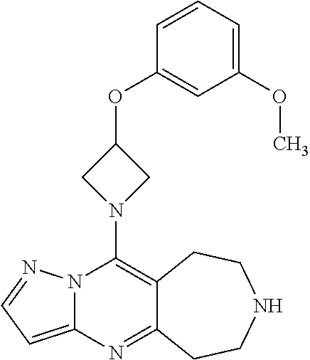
N12C(=CC=N1)N=C1C(=C2N2CC(OC3=CC(OC)=CC=C3)C2)CCNCC1
